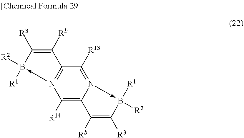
C1([Rb])=C([R3])B([R2])([R1])-N2=C1C([R13])=N1->B([R1])([R2])C([R3])=C([Rb])C1=C2[R14]
